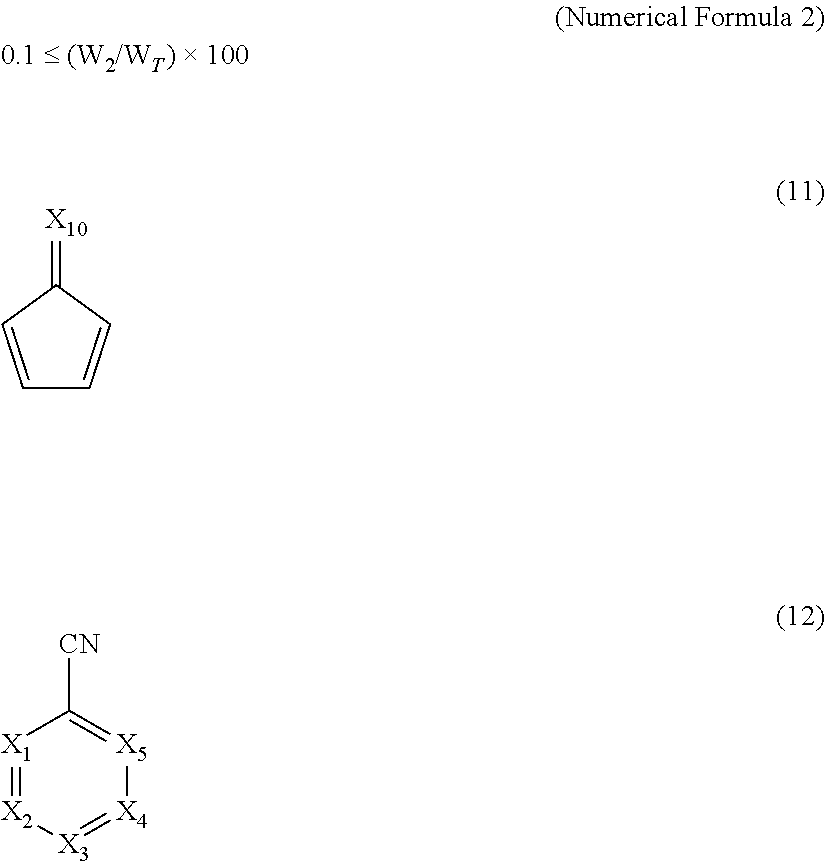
[X1]1=[X2][X3]=[X4][X5]=C1[CN].C1=CC(=[X10])C=C1
